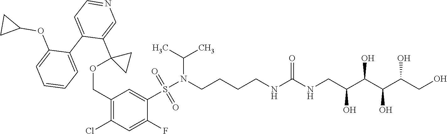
C(C(C(C(C(CNC(NCCCCN(S(C1=CC(COC2(C3=CN=CC=C3C3=CC=CC=C3OC3CC3)CC2)=C(Cl)C=C1F)(=O)=O)C(C)C)=O)O)O)O)O)O
